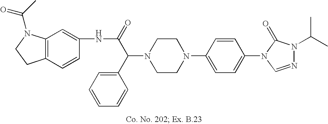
N1(C(C2=CC=CC=C2)C(=O)NC2=CC3=C(C=C2)CCN3C(C)=O)CCN(C2=CC=C(N3C=NN(C(C)C)C3=O)C=C2)CC1
